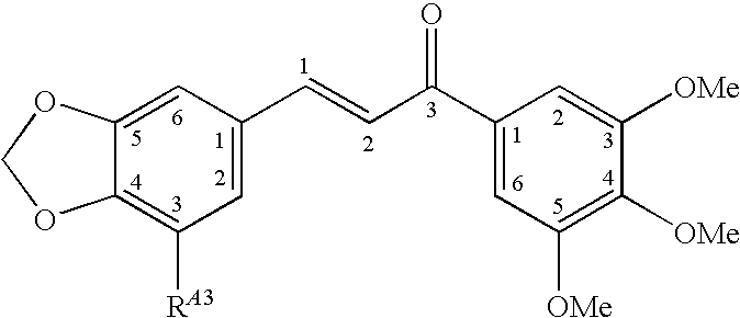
C12=CC(C=CC(=O)C3=CC([OMe])=C([OMe])C([OMe])=C3)=CC([RA3])=C1OCO2
